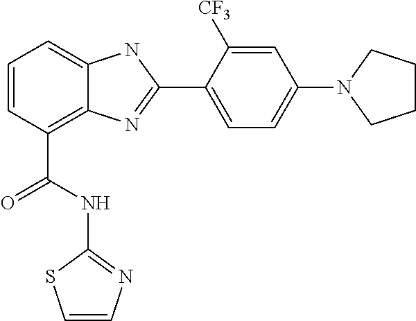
C1=CC(C(NC2=NC=CS2)=O)=C2C(=C1)NC(C1=CC=C(N3CCCC3)C=C1[CF3])=N2
